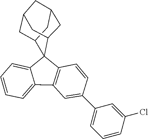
C1=C2C3(C4CC5CC(CC3C5)C4)C3=C(C2=CC=C1)C=C(C1=CC=CC(Cl)=C1)C=C3
